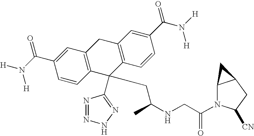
N1=NNN=C1C1(CC(NCC(=O)N2C3C(CC2[CN])C3)C)C2=C(CC3=C1C=CC(C(N([H])[H])=O)=C3)C=C(C(N([H])[H])=O)C=C2
